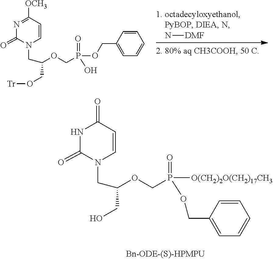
C1=CC([OCH3])=NC(=O)N1CC(OCP(=O)(OCC1=CC=CC=C1)O)CO[Tr].N[DMF].C1=CC(=O)NC(=O)N1CC(OCP(OCC1=CC=CC=C1)(=O)[O(CH2)2O(CH2)17CH3])CO
